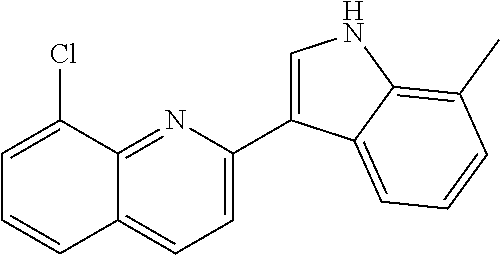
C1=C(C2=CNC3=C(C)C=CC=C23)N=C2C(=C1)C=CC=C2Cl
